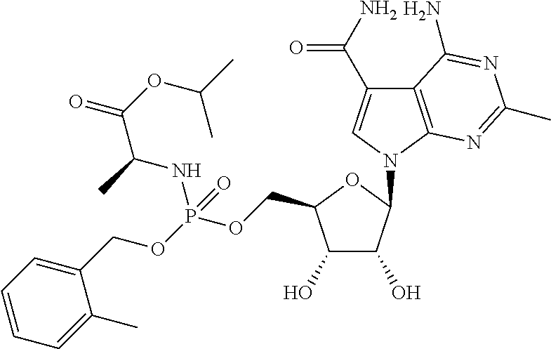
C1(O)C(O)C(COP(NC(C(OC(C)C)=O)C)(OCC2=CC=CC=C2C)=O)OC1N1C=C(C(N)=O)C2=C1N=C(C)N=C2N
